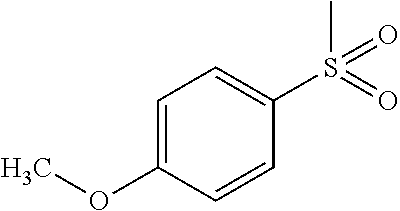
CS(=O)(=O)C1=CC=C(OC)C=C1
